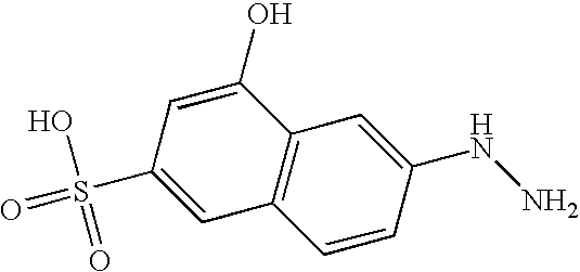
C1=C(O)C2=C(C=C1S(=O)(O)=O)C=CC(NN)=C2
